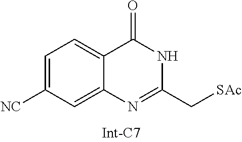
C1=C([NC])C=C2C(=C1)C(=O)NC(C[SAc])=N2
